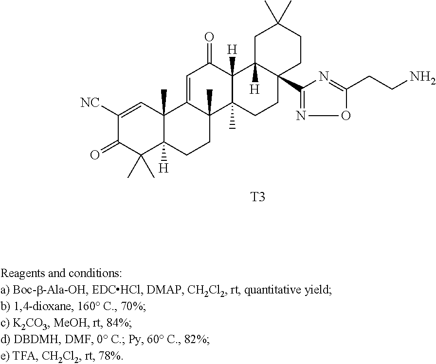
C1(C)(C)C2([H])C(C)(C=C([NC])C1=O)C1=CC(=O)C3([H])C(C)(C1(C)CC2)CCC1(C2=NOC(CCN)=N2)C3([H])CC(C)(C)CC1.[T3]
